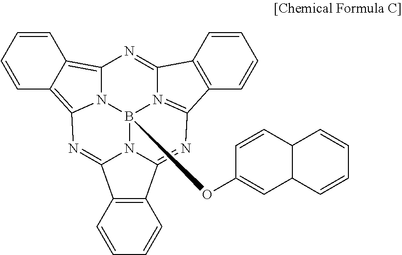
C1=CC2=C3N4C(=C2C=C1)N=C1C2=C(C5=NC6=N(B4(OC4=CC7C(C=C4)C=CC=C7)N51)C(=N3)C1=C6C=CC=C1)C=CC=C2
